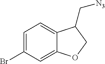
C1=C(Br)C=C2C(=C1)C(C[N3])CO2
